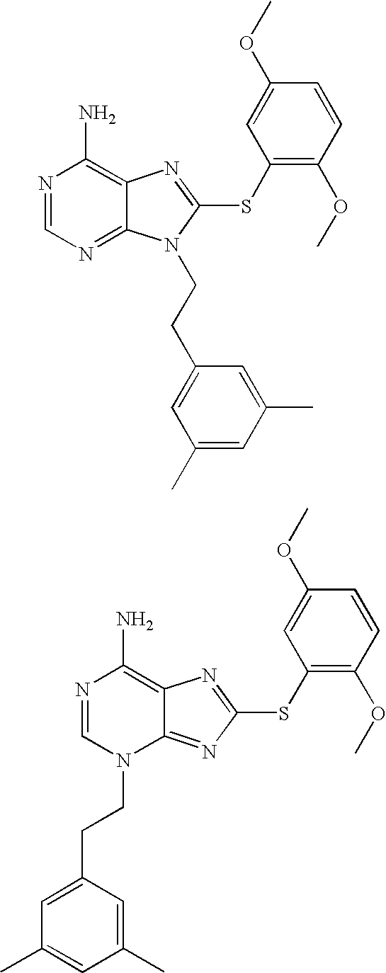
N1=CN=C2C(=C1N)N=C(SC1=C(OC)C=CC(OC)=C1)N2CCC1=CC(C)=CC(C)=C1.N1=CN(CCC2=CC(C)=CC(C)=C2)C2=NC(SC3=C(OC)C=CC(OC)=C3)=NC2=C1N
